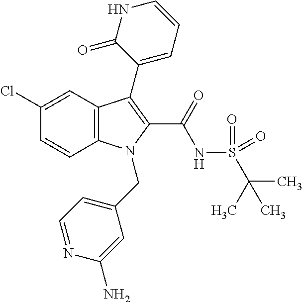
C1(Cl)=CC2=C(C=C1)N(CC1=CC=NC(N)=C1)C(C(NS(C(C)(C)C)(=O)=O)=O)=C2C1=CC=CNC1=O
